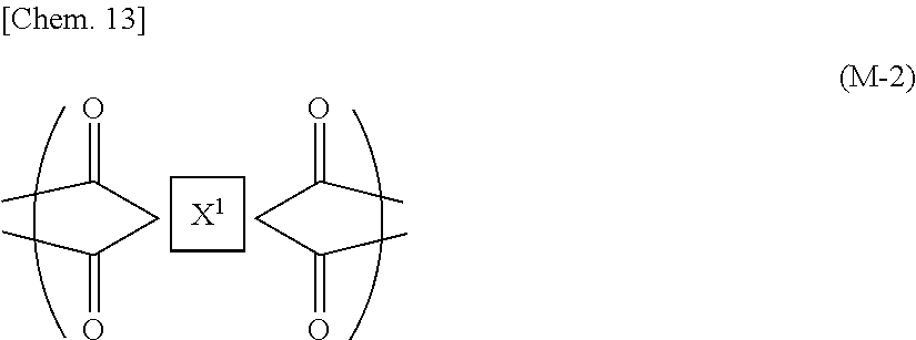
C1CCC1.[X1].CC(=O)CC(C)=O.O=C(C)CC(C)=O
